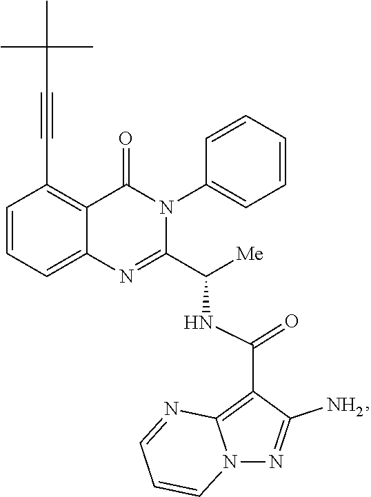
C1=CC=C2C(=C1C#CC(C)(C)C)C(=O)N(C1=CC=CC=C1)C(C([Me])NC(C1=C3N(N=C1N)C=CC=N3)=O)=N2
